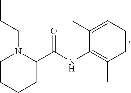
C1CCCC(C(NC2=C(C)C=CC=C2C)=O)N1CCC
